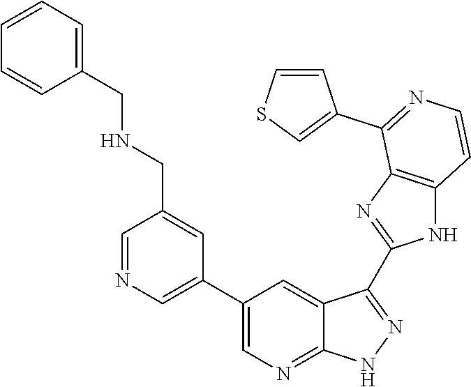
C1=NC=C(C2=CN=C3C(=C2)C(C2=NC4=C(N2)C=CN=C4C2=CSC=C2)=NN3)C=C1CNCC1=CC=CC=C1
